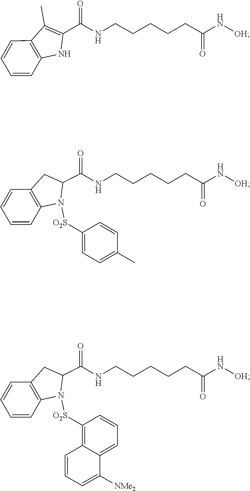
C(C(=O)N[OH])CCCCNC(C1=C(C)C2=C(N1)C=CC=C2)=O.C1=CC2=C(N([O2S]C3=CC=C(C)C=C3)C(C(=O)NCCCCCC(=O)N[OH])C2)C=C1.C1=CC2=C(N([O2S]C3=C4C(=CC=C3)C([NMe2])=CC=C4)C(C(=O)NCCCCCC(=O)N[OH])C2)C=C1
